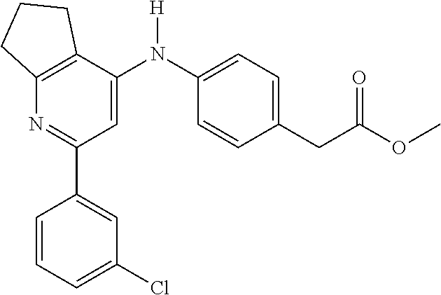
N1=C(C2=CC(Cl)=CC=C2)C=C(N(C2=CC=C(CC(OC)=O)C=C2)[H])C2=C1CCC2
